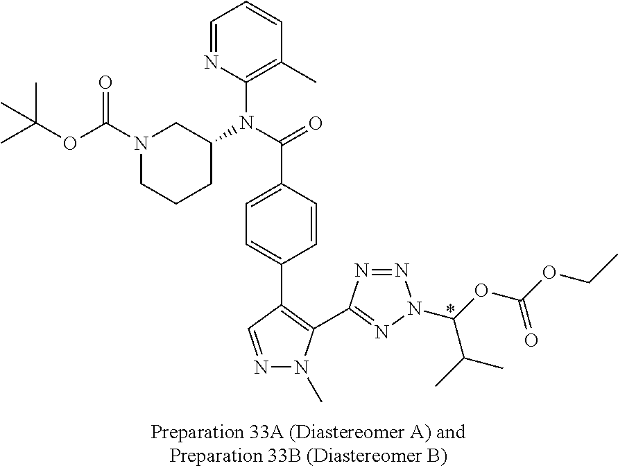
C1=NC(N(C(=O)C2=CC=C(C3=C(C4=NN(C(OC(OCC)=O)C(C)C)N=N4)N(C)N=C3)C=C2)C2CN(C(OC(C)(C)C)=O)CCC2)=C(C)C=C1
